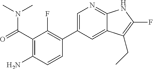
O=C(C1=C(N)C=CC(C2=CN=C3C(=C2)C(CC)=C(F)N3)=C1F)N(C)C
